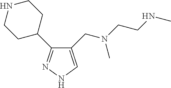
C1(CN(C)CCNC)=CNN=C1C1CCNCC1
